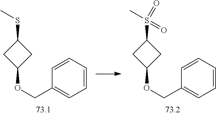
S(C1CC(OCC2=CC=CC=C2)C1)(C)(=O)=O.S(C1CC(OCC2=CC=CC=C2)C1)C
